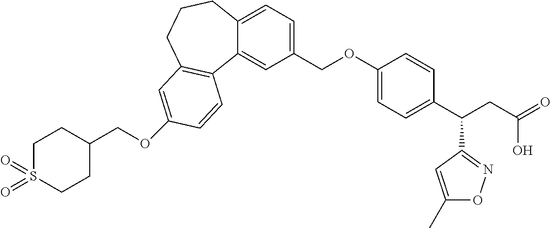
O(C1=CC2=C(C3=CC(COC4=CC=C(C(CC(O)=O)C5=NOC(C)=C5)C=C4)=CC=C3CCC2)C=C1)CC1CCS(=O)(=O)CC1
